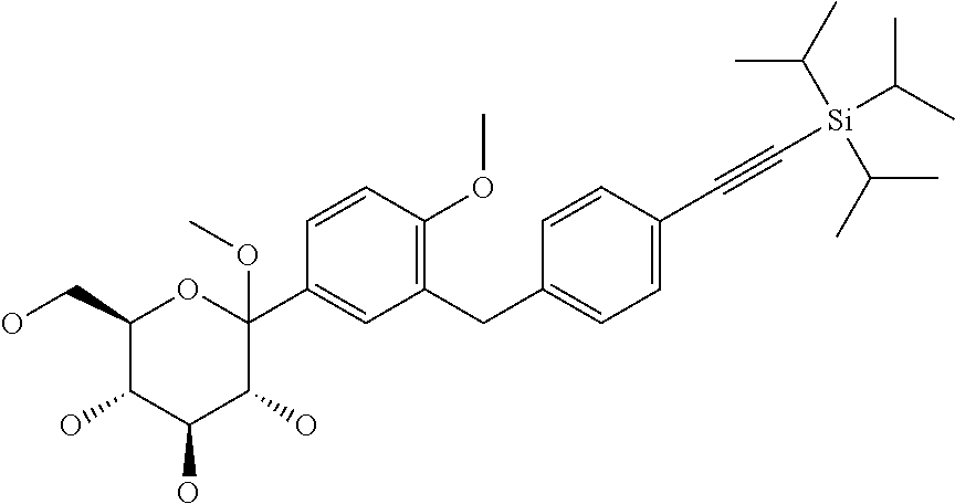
C1(CO)C(O)C(O)C(O)C(C2=CC(CC3=CC=C(C#C[Si](C(C)C)(C(C)C)C(C)C)C=C3)=C(OC)C=C2)(OC)O1
